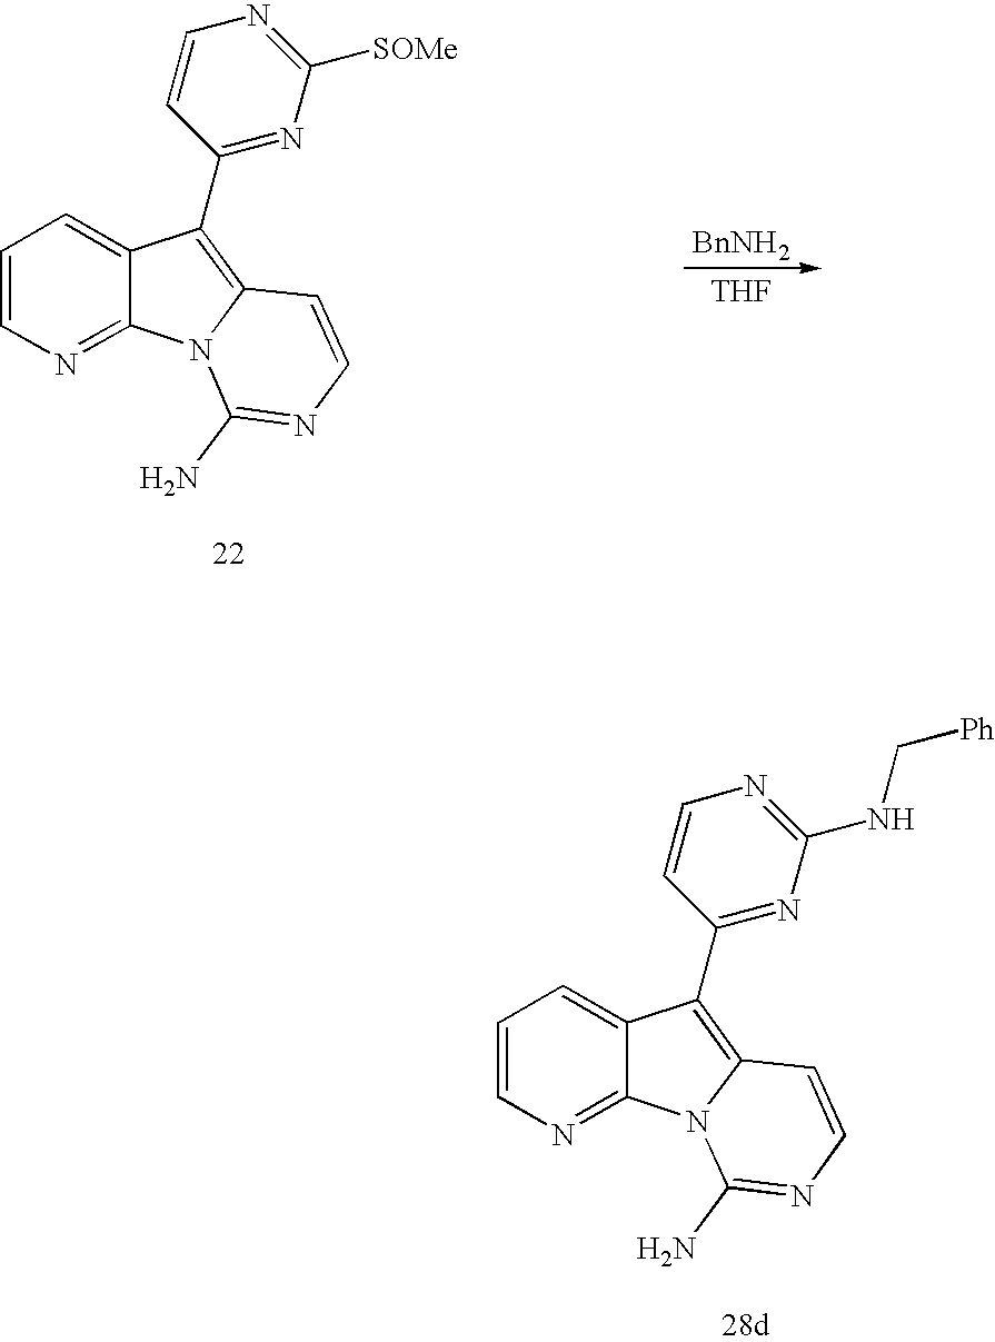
C1=CN=C2C(=C1)C(C1=NC([SOMe])=NC=C1)=C1N2C(N)=NC=C1.[BnNH2].[THF].C1=CN=C2C(=C1)C(C1=NC(NC[Ph])=NC=C1)=C1N2C(N)=NC=C1
